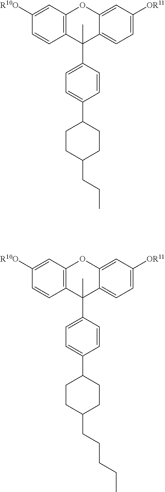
C12=C(C=C([R10O])C=C1)OC1=CC([OR11])=CC=C1C2(C1=CC=C(C2CCC(CCC)CC2)C=C1)C.C12=C(C=C([R10O])C=C1)OC1=CC([OR11])=CC=C1C2(C1=CC=C(C2CCC(CCCCC)CC2)C=C1)C
